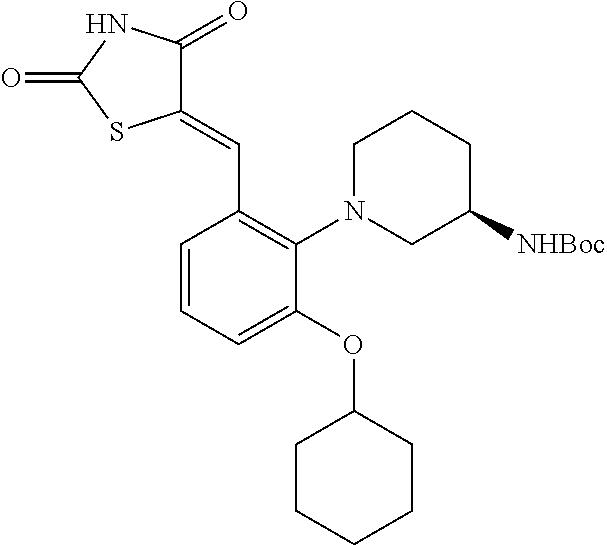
C1(=CC2=C(N3CC([NHBoc])CCC3)C(OC3CCCCC3)=CC=C2)C(=O)NC(=O)S1
